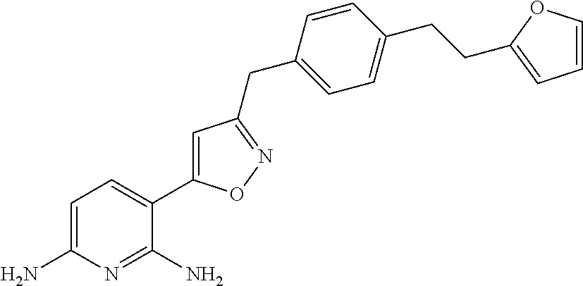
C1=C(N)N=C(N)C(C2=CC(CC3=CC=C(CCC4=CC=CO4)C=C3)=NO2)=C1
